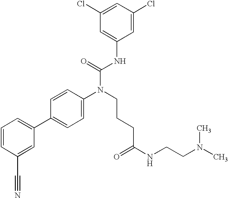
C1=CC(C#N)=CC(C2=CC=C(N(C(NC3=CC(Cl)=CC(Cl)=C3)=O)CCCC(NCCN(C)C)=O)C=C2)=C1
